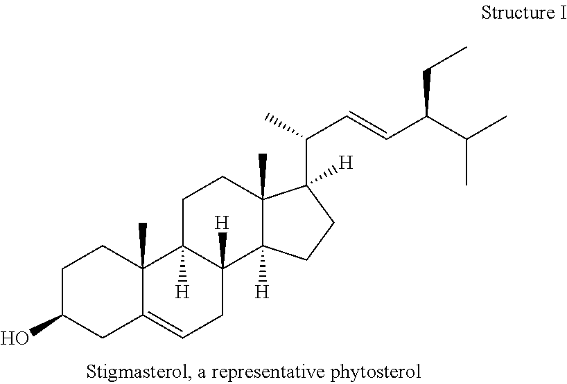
C1C(O)CC2=CCC3([H])C([H])(C2(C)C1)CCC1(C)C3([H])CCC1(C(C)C=CC(C(C)C)CC)[H]
